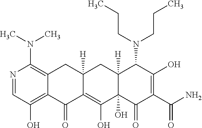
C12=C(O)C=NC(N(C)C)=C1CC1([H])C(=C(O)C3(O)C([H])(C1)C(N(CCC)CCC)C(O)=C(C(N)=O)C3=O)C2=O
